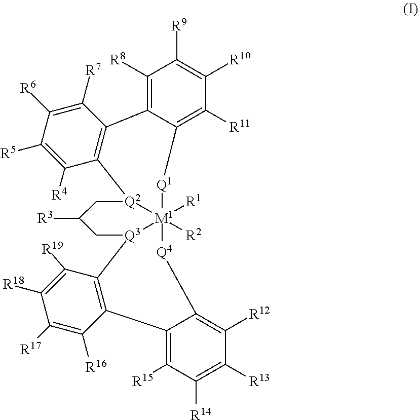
C1([R8])=C2C(=C([R11])C([R10])=C1[R9])[Q1][M1]13([R1])([R2])[Q4]C4=C([R12])C([R13])=C([R14])C([R15])=C4C4=C(C([R19])=C([R18])C([R17])=C4[R16])[Q3]1CC([R3])C[Q2]3C1=C2C([R7])=C([R6])C([R5])=C1[R4]
